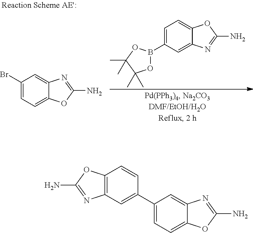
C1=C(B2OC(C)(C)C(C)(C)O2)C=C2C(=C1)OC(N)=N2.C1(Br)=CC=C2C(=C1)N=C(N)O2.C1(C2=CC3=C(C=C2)OC(N)=N3)=CC=C2C(=C1)N=C(N)O2
